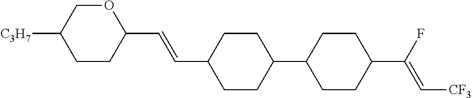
C1CC(C=CC2CCC(C3CCC(C(F)=C[CF3])CC3)CC2)OCC1[C3H7]
